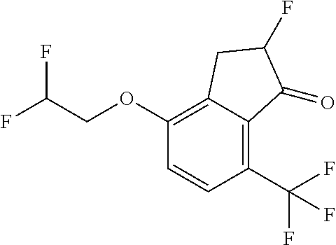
C1(OCC(F)F)=C2C(=C(C(F)(F)F)C=C1)C(=O)C(F)C2
